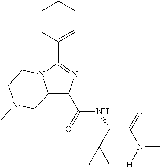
C12=C(C(=O)NC(C(=O)N([H])C)C(C)(C)C)N=C(C3=CCCCC3)N1CCN(C)C2
